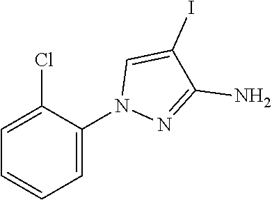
N1(C2=CC=CC=C2Cl)C=C(I)C(N)=N1
